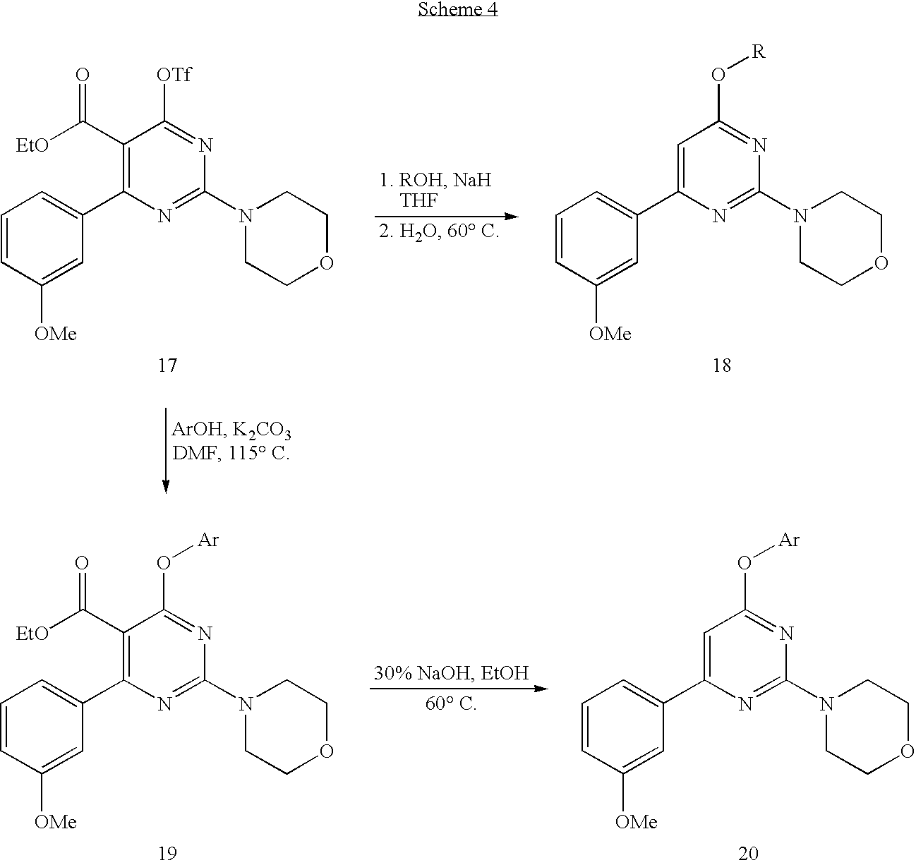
C1=CC([OMe])=CC(C2=C(C([EtO])=O)C([OTf])=NC(N3CCOCC3)=N2)=C1.C1=CC([OMe])=CC(C2=CC(O[R])=NC(N3CCOCC3)=N2)=C1.C1=CC([OMe])=CC(C2=C(C([EtO])=O)C(O[Ar])=NC(N3CCOCC3)=N2)=C1.C1=CC([OMe])=CC(C2=CC(O[Ar])=NC(N3CCOCC3)=N2)=C1
